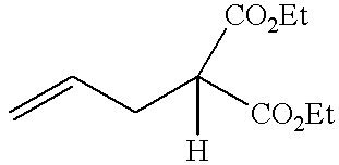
C=CCC([CO2Et])([H])[CO2Et]
